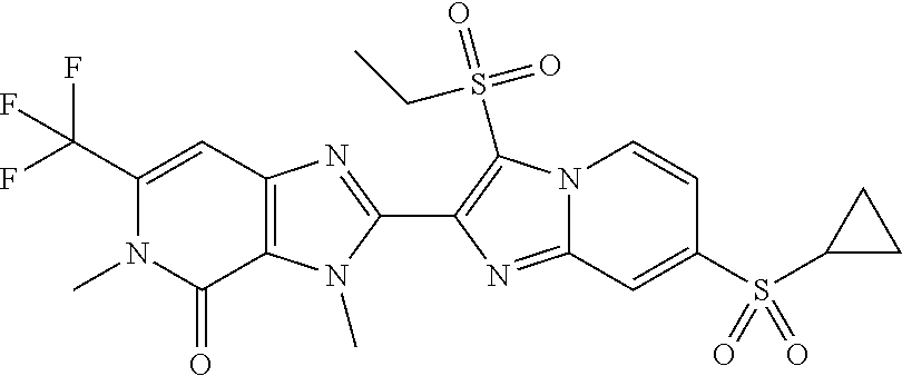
C12=C(N(C)C(C3=C(S(=O)(=O)CC)N4C(=N3)C=C(S(C3CC3)(=O)=O)C=C4)=N1)C(=O)N(C)C(C(F)(F)F)=C2
